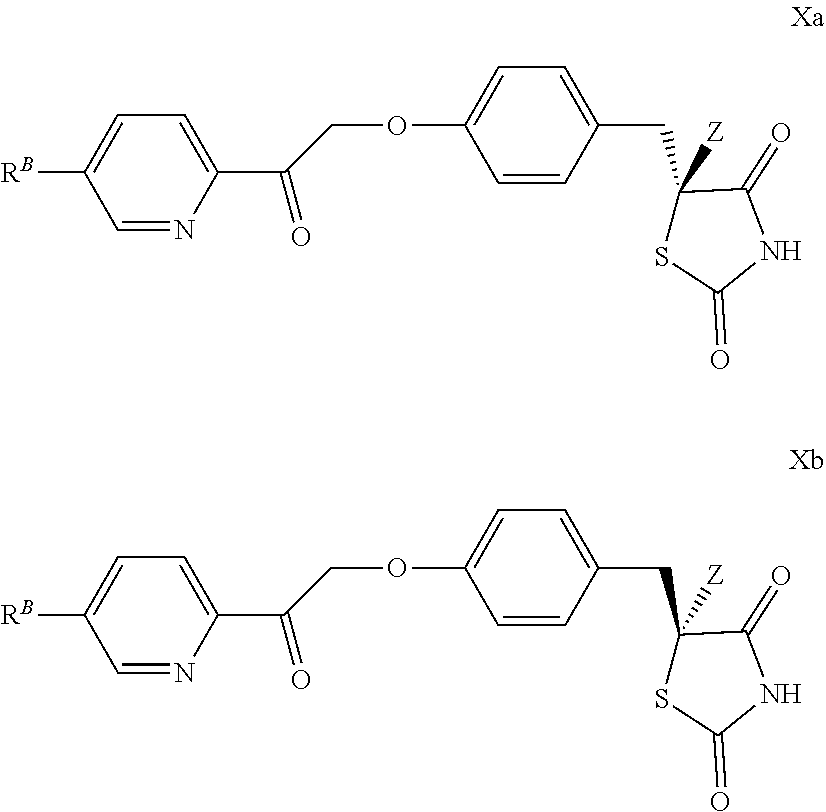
C1=C([RB])C=NC(C(=O)COC2=CC=C(CC3([Z])C(=O)NC(=O)S3)C=C2)=C1.C1=C([RB])C=NC(C(=O)COC2=CC=C(CC3([Z])C(=O)NC(=O)S3)C=C2)=C1
